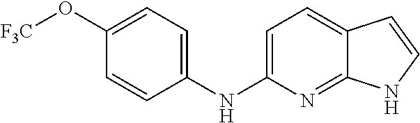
C1=C(NC2=CC=C(O[F3C])C=C2)N=C2C(=C1)C=CN2
